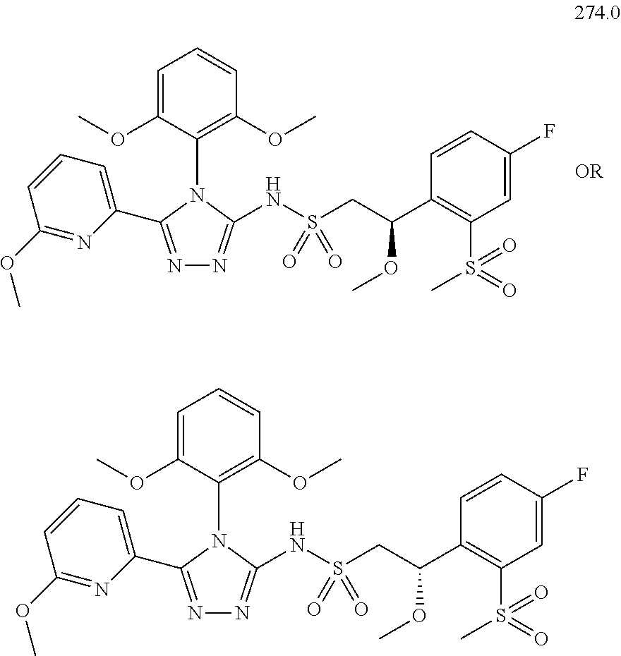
N1=C(C2=CC=CC(OC)=N2)N(C2=C(OC)C=CC=C2OC)C(NS(CC(C2=C(S(=O)(C)=O)C=C(F)C=C2)OC)(=O)=O)=N1.N1=C(C2=CC=CC(OC)=N2)N(C2=C(OC)C=CC=C2OC)C(NS(CC(C2=C(S(=O)(C)=O)C=C(F)C=C2)OC)(=O)=O)=N1
